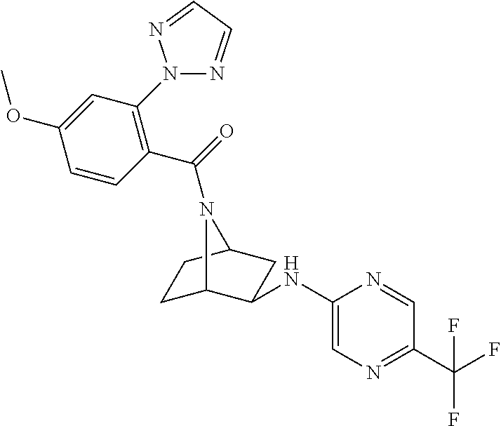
C1C2C(NC3=CN=C(C(F)(F)F)C=N3)CC(C1)N2C(=O)C1=C(N2N=CC=N2)C=C(OC)C=C1
